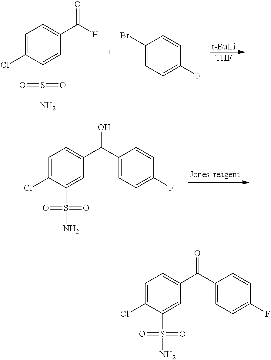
C1=C(Cl)C(S(N)(=O)=O)=CC(C([H])=O)=C1.C1(Br)=CC=C(F)C=C1.[t-BuLi].[THF].C1=C(Cl)C(S(N)(=O)=O)=CC(C(C2=CC=C(F)C=C2)O)=C1.C1=C(Cl)C(S(N)(=O)=O)=CC(C(=O)C2=CC=C(F)C=C2)=C1
